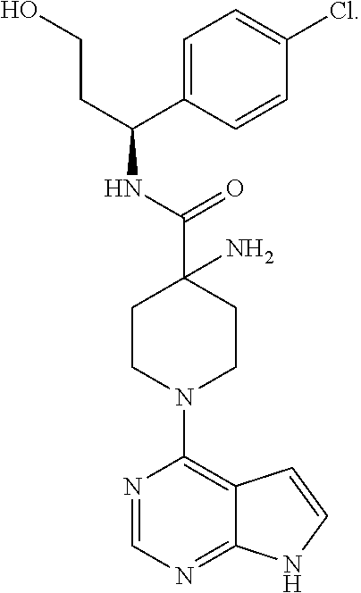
N1=CN=C2C(=C1N1CCC(C(NC(CCO)C3=CC=C(Cl)C=C3)=O)(N)CC1)C=CN2
